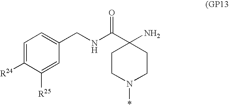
C1=C([R24])C([R25])=CC(CNC(C2(N)CCN(*)CC2)=O)=C1
